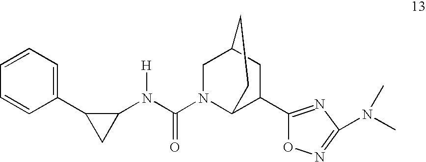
C1=CC=C(C2C(N(C(N3C4C(C5=NC(N(C)C)=NO5)CC(C3)CC4)=O)[H])C2)C=C1
